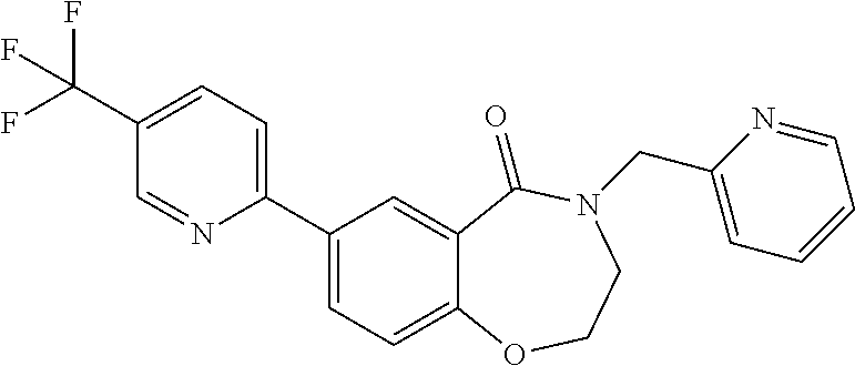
C1(C2=CC=C(C(F)(F)F)C=N2)=CC=C2C(=C1)C(=O)N(CC1=CC=CC=N1)CCO2
